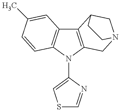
C12=C(N(C3=CSC=N3)C3=C1C=C(C)C=C3)CN1CC2CC1
